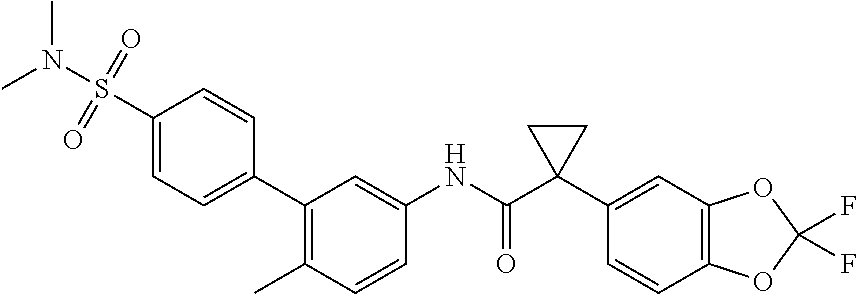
C1=CC(C)=C(C2=CC=C(S(N(C)C)(=O)=O)C=C2)C=C1NC(C1(C2=CC3=C(C=C2)OC(F)(F)O3)CC1)=O
